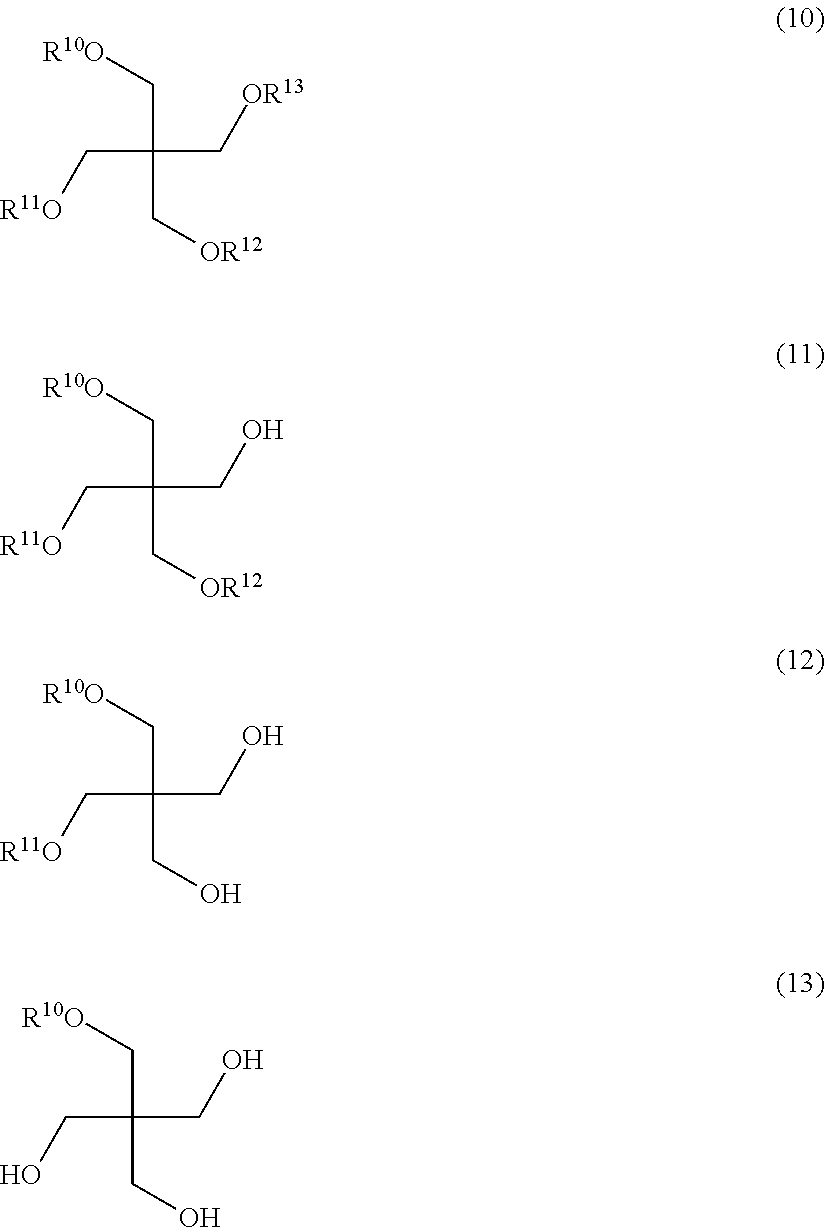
C(C(C[OR13])(C[R10O])C[OR12])[R11O].C(C(CO)(C[R10O])C[OR12])[R11O].C(C(CO)(C[R10O])CO)[R11O].C(C(CO)(C[R10O])CO)O
